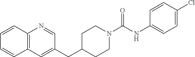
C12=C(C=C(CC3CCN(C(NC4=CC=C(Cl)C=C4)=O)CC3)C=N1)C=CC=C2
